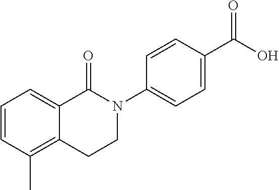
C1=CC(C)=C2C(=C1)C(=O)N(C1=CC=C(C(O)=O)C=C1)CC2
